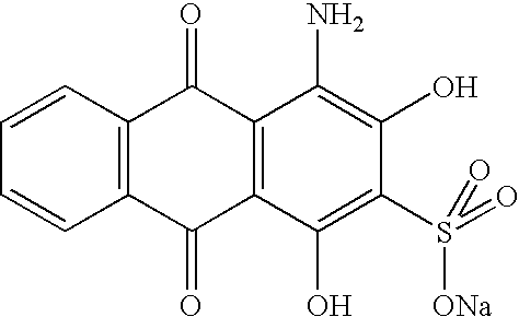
C1=CC=CC2=C1C(=O)C1=C(C2=O)C(O)=C(S(=O)(=O)[ONa])C(O)=C1N
